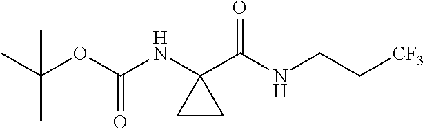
CC(OC(NC1(C(NCC[CF3])=O)CC1)=O)(C)C
